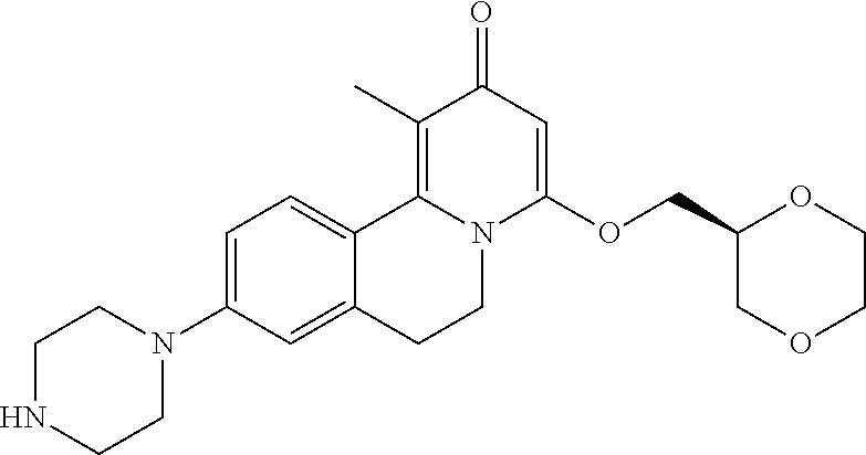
C1=C(N2CCNCC2)C=C2C(=C1)C1=C(C)C(=O)C=C(OCC3COCCO3)N1CC2
